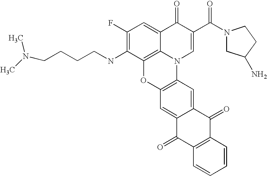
C1(F)=C(NCCCCN(C)C)C2=C3C(=C1)C(=O)C(C(N1CC(N)CC1)=O)=CN3C1=C(O2)C=C2C(=C1)C(=O)C1=C(C2=O)C=CC=C1
